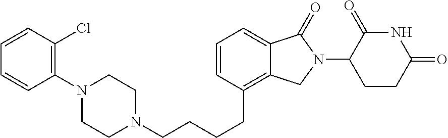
C1=CC(CCCCN2CCN(C3=C(Cl)C=CC=C3)CC2)=C2C(=C1)C(=O)N(C1C(=O)NC(=O)CC1)C2
